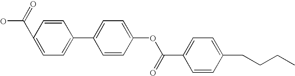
O=C(OC1=CC=C(C2=CC=C(C(O)=O)C=C2)C=C1)C1=CC=C(CCCC)C=C1
